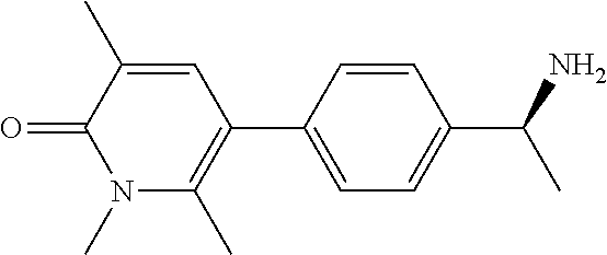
C1(C2=CC=C(C(N)C)C=C2)=C(C)N(C)C(=O)C(C)=C1
